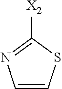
C1=CSC([X2])=N1
